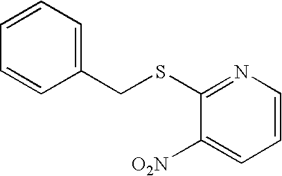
C1=CN=C(SCC2=CC=CC=C2)C([O2N])=C1
